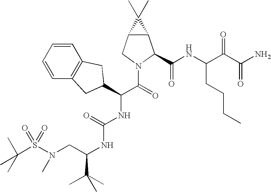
S(N(CC(NC(NC(C(=O)N1C(C(NC(C(C(N)=O)=O)CCCC)=O)C2C(C1)C2(C)C)C1CC2=C(C=CC=C2)C1)=O)C(C)(C)C)C)(=O)(=O)C(C)(C)C
